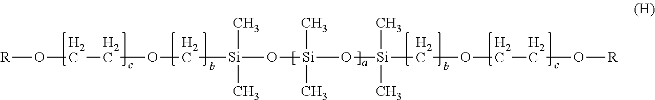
[R]OCCOC[Si](C)(C)O[Si](C)(C)O[Si](C)(C)COCCO[R]
